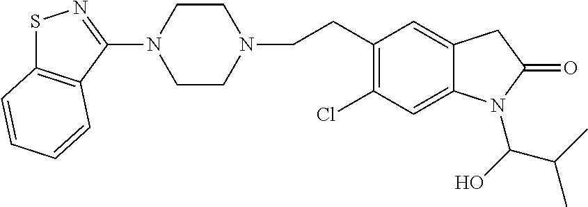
S1C2=C(C(N3CCN(CCC4=C(Cl)C=C5C(=C4)CC(=O)N5C(O)C(C)C)CC3)=N1)C=CC=C2
